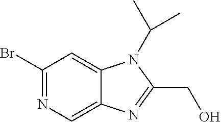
C1(Br)=NC=C2C(=C1)N(C(C)C)C(CO)=N2
